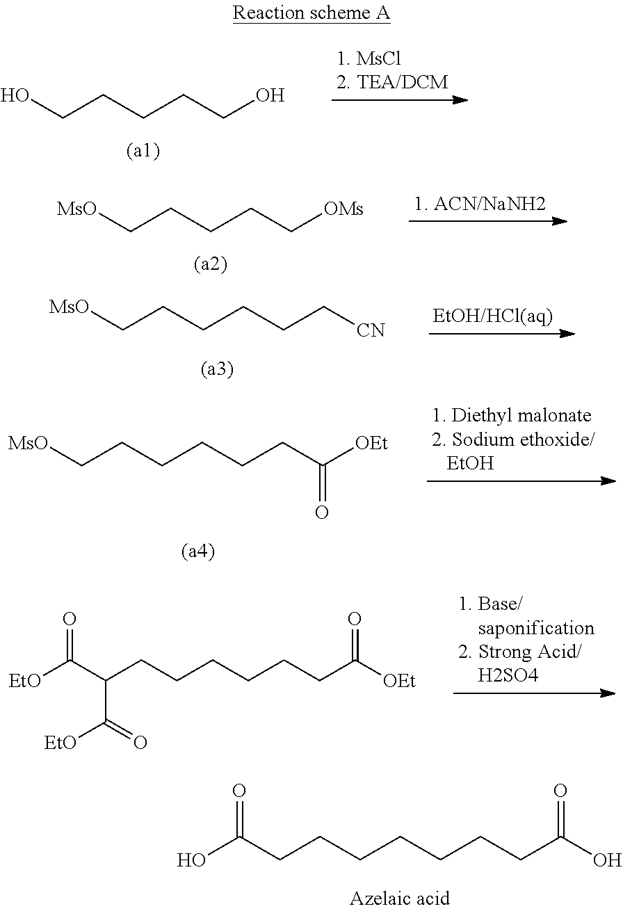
OCCCCCO.[MsO]CCCCC[OMs].[MsO]CCCCCC[CN].[MsO]CCCCCCC([OEt])=O.C(C(CCCCCCC([OEt])=O)C(=O)[EtO])([EtO])=O.C(CCCCCCCC(O)=O)(O)=O
